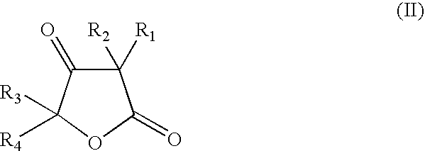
C1([R1])([R2])C(=O)C([R4])([R3])OC1=O
